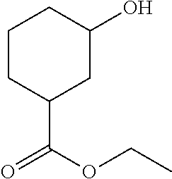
C1CC(C(OCC)=O)CC(O)C1
